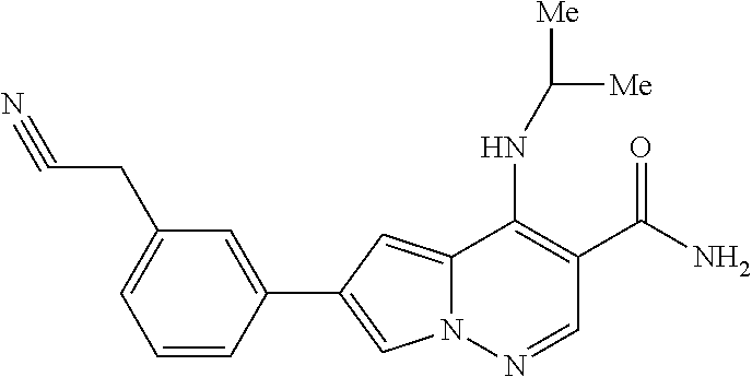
N12C(=CC(C3=CC(CC#N)=CC=C3)=C1)C(NC([Me])[Me])=C(C(N)=O)C=N2
